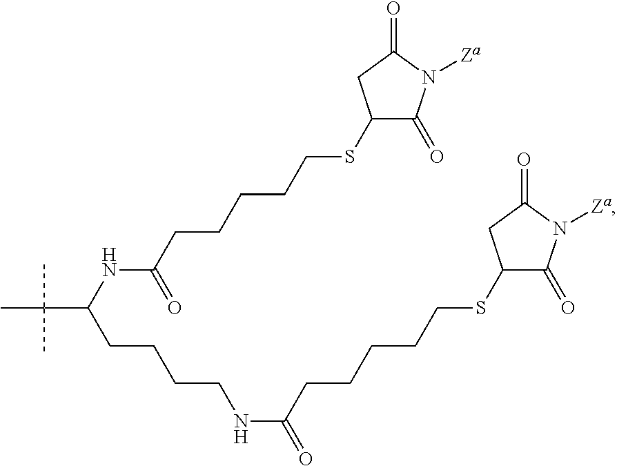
CC(C(CCCCNC(CCCCCSC1C(=O)N([Za])C(=O)C1)=O)NC(=O)CCCCCSC1C(=O)N([Za])C(=O)C1)(C)C
